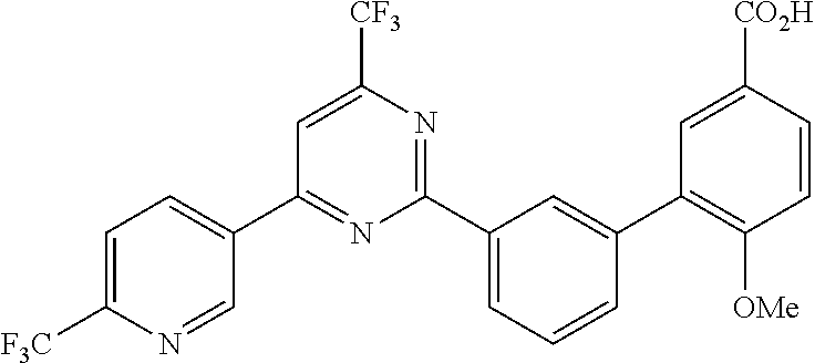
C1(C2=CC=C([F3C])N=C2)=NC(C2=CC=CC(C3=C([OMe])C=CC([CO2H])=C3)=C2)=NC([CF3])=C1
